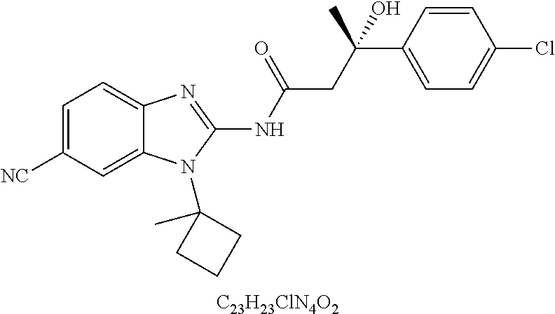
C1=C([NC])C=C2C(=C1)N=C(NC(=O)CC(C1=CC=C(Cl)C=C1)(O)C)N2C1(C)CCC1.[C23H23ClN4O2]
